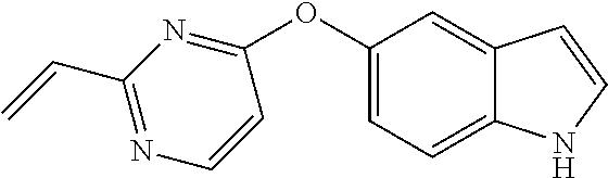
C12=CC(OC3=NC(C=C)=NC=C3)=CC=C1NC=C2
